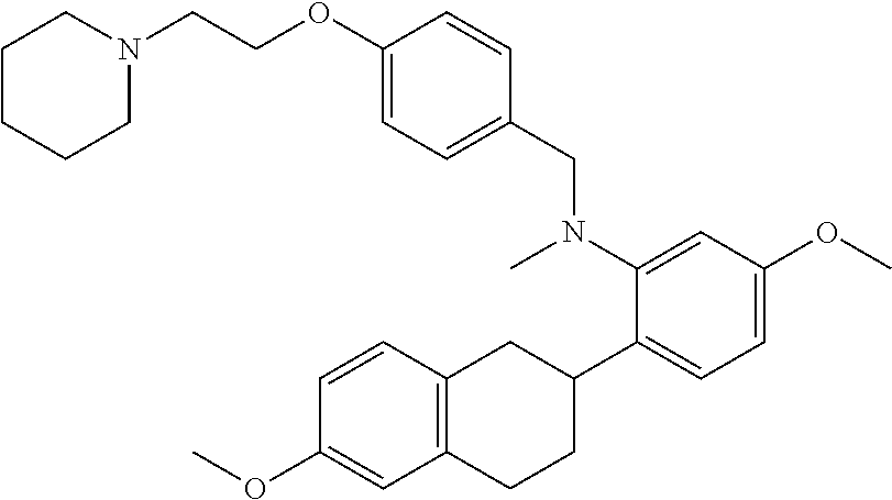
C(COC1=CC=C(CN(C2=CC(OC)=CC=C2C2CC3=C(CC2)C=C(OC)C=C3)C)C=C1)N1CCCCC1
